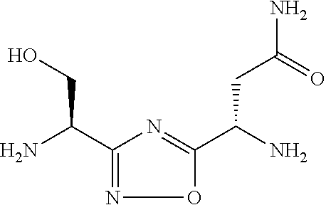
C1(C(N)CO)=NOC(C(N)CC(N)=O)=N1
